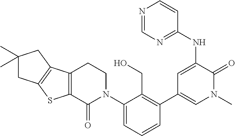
C1(C)(C)CC2=C(C1)C1=C(S2)C(=O)N(C2=CC=CC(C3=CN(C)C(=O)C(NC4=NC=NC=C4)=C3)=C2CO)CC1
